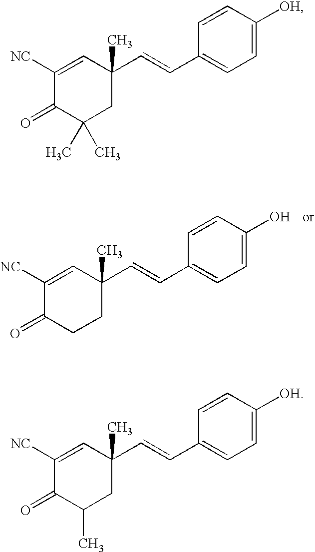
C1([NC])=CC(C=CC2=CC=C(O)C=C2)(C)CCC1=O.C1([NC])=CC(C=CC2=CC=C([OH])C=C2)(C)CC(C)(C)C1=O.C1([NC])=CC(C=CC2=CC=C([OH])C=C2)(C)CC(C)C1=O
